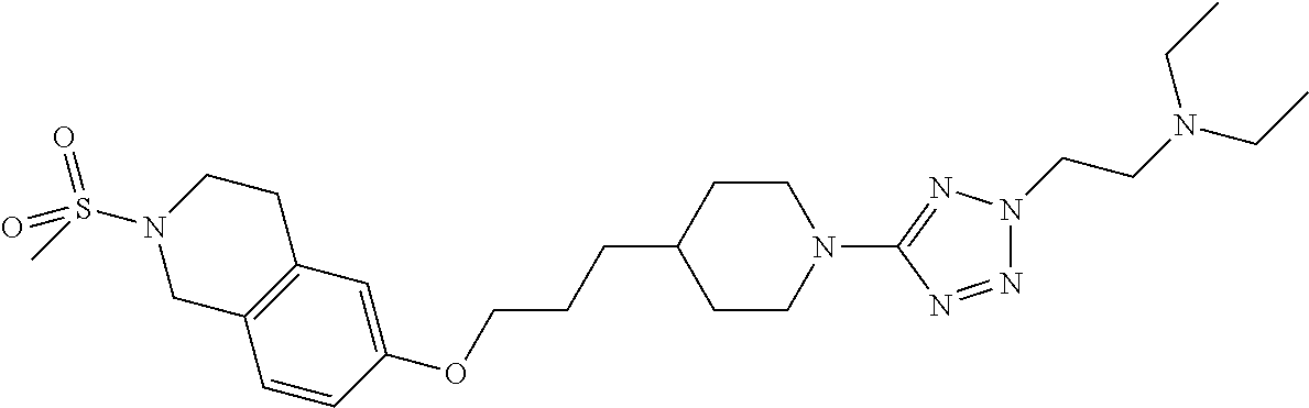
C1=CC(OCCCC2CCN(C3=NN(CCN(CC)CC)N=N3)CC2)=CC2=C1CN(S(C)(=O)=O)CC2
